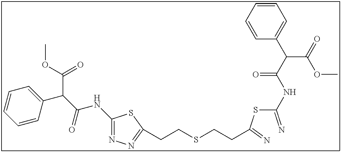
C1(NC(C(C2=CC=CC=C2)C(OC)=O)=O)=NN=C(CCSCCC(SC(=N)NC(C(C2=CC=CC=C2)C(=O)OC)=O)=N)S1
